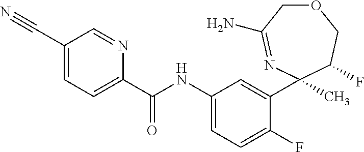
O1CC(N)=NC(C2=CC(NC(=O)C3=CC=C(C#N)C=N3)=CC=C2F)(C)C(F)C1
